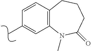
C1(C)=CC2=C(C=C1)CCCC(=O)N2C
